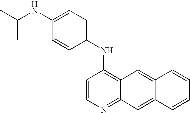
C1(NC2=C3C(=NC=C2)C=C2C(=C3)C=CC=C2)=CC=C(NC(C)C)C=C1
